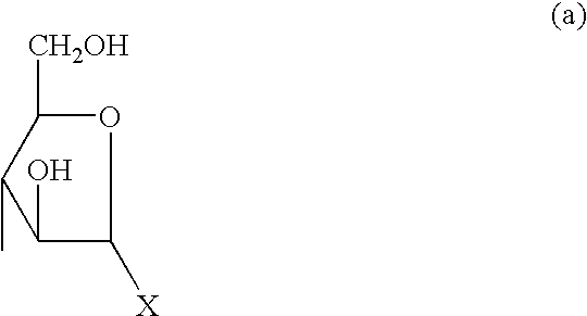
C1([CH2OH])C(C)C(O)C([X])O1
